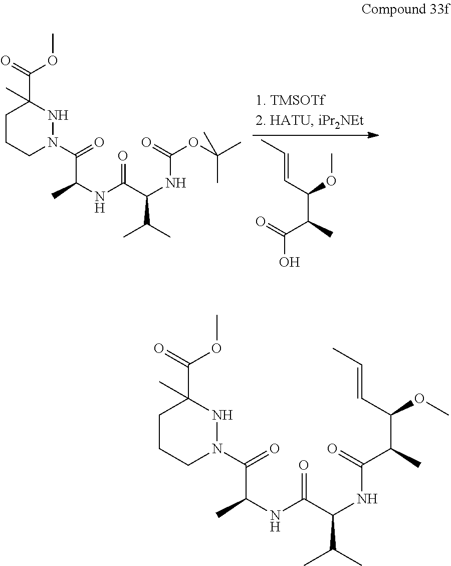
OC(=O)C(C)C(C=CC)OC.C1CCN(C(=O)C(C)NC(C(NC(=O)OC(C)(C)C)C(C)C)=O)NC1(C(=O)OC)C.C1CCN(C(=O)C(C)NC(C(NC(=O)C(C)C(C=CC)OC)C(C)C)=O)NC1(C(=O)OC)C
